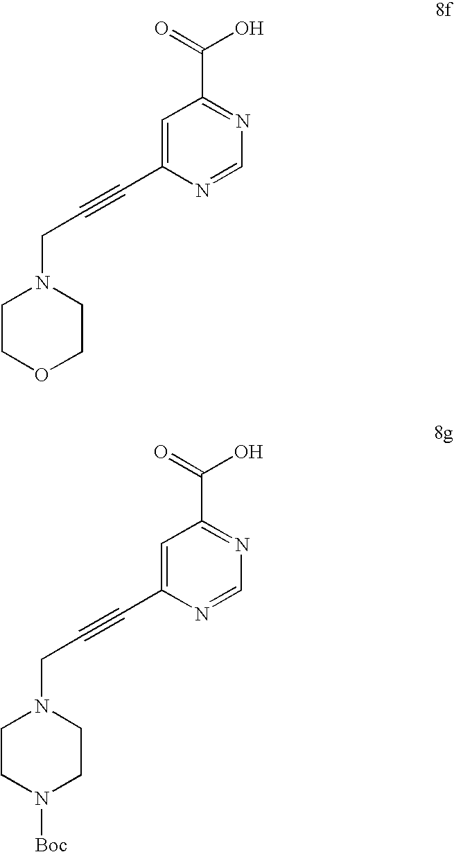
C1=C(C#CCN2CCOCC2)N=CN=C1C(=O)O.C1=C(C#CCN2CCN([Boc])CC2)N=CN=C1C(=O)O
